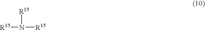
[R15]N([R15])[R15]
